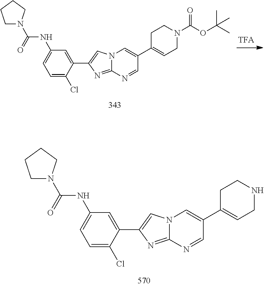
C1=C(Cl)C(C2=CN3C(=N2)N=CC(C2=CCN(C(OC(C)(C)C)=O)CC2)=C3)=CC(NC(N2CCCC2)=O)=C1.C1=C(Cl)C(C2=CN3C(=N2)N=CC(C2=CCNCC2)=C3)=CC(NC(N2CCCC2)=O)=C1
